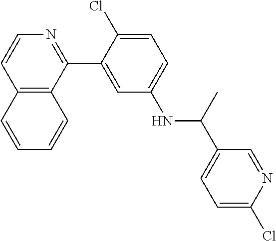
C12=C(C(C3=CC(NC(C4=CC=C(Cl)N=C4)C)=CC=C3Cl)=NC=C1)C=CC=C2
